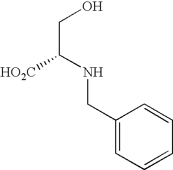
C1(CNC(CO)[HO2C])=CC=CC=C1
